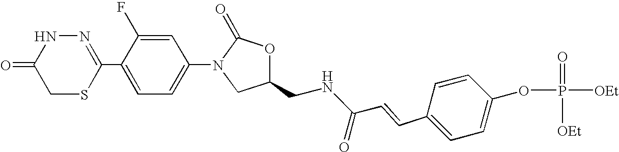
N1=C(C2=CC=C(N3CC(CNC(C=CC4=CC=C(OP(=O)([OEt])[OEt])C=C4)=O)OC3=O)C=C2F)SCC(=O)N1
